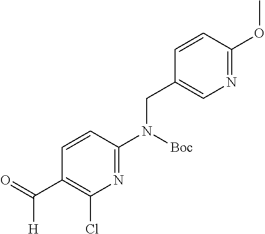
C1=CC(N([Boc])CC2=CN=C(OC)C=C2)=NC(Cl)=C1C(=O)[H]
